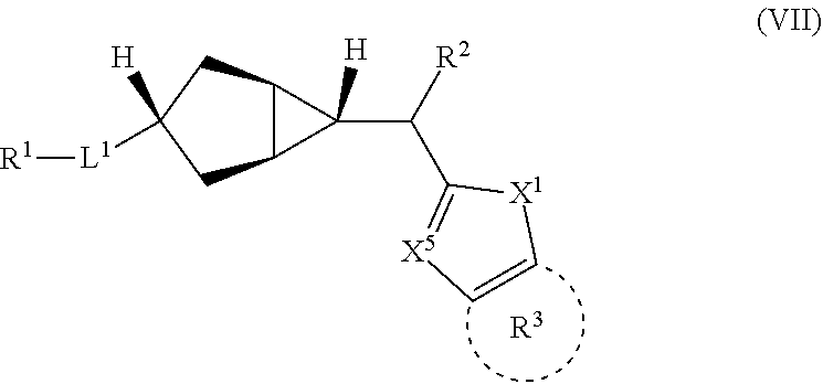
C12C(CC([L1][R1])([H])C1)C2([H])C(C1=[X5]C=C[X1]1)[R2].[R3]
